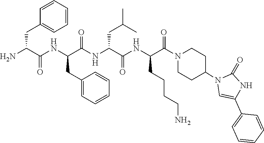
NC(C(NC(C(NC(C(NC(C(N1CCC(N2C=C(C3=CC=CC=C3)NC2=O)CC1)=O)CCCCN)=O)CC(C)C)=O)CC1=CC=CC=C1)=O)CC1=CC=CC=C1
